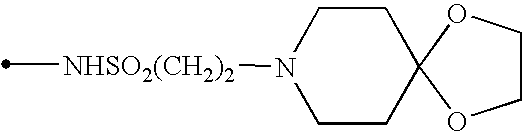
[NHSO2(CH2)2](C)N1CCC2(CC1)OCCO2
